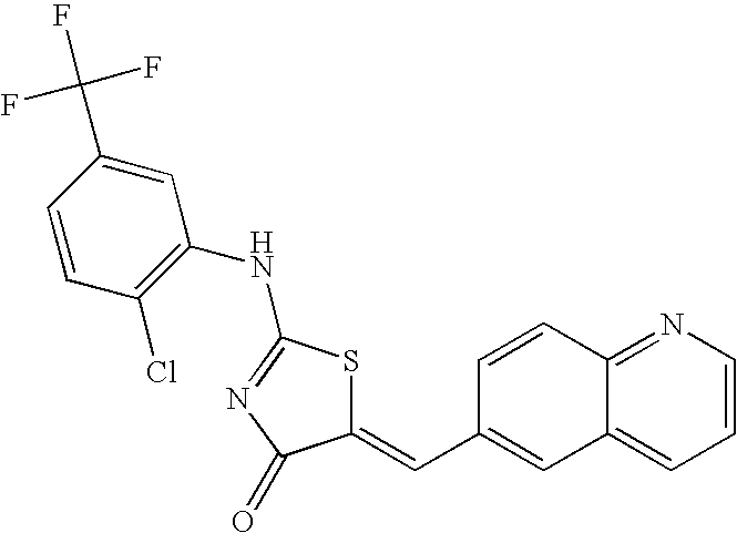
C1=CN=C2C(=C1)C=C(C=C1SC(NC3=C(Cl)C=CC(C(F)(F)F)=C3)=NC1=O)C=C2
